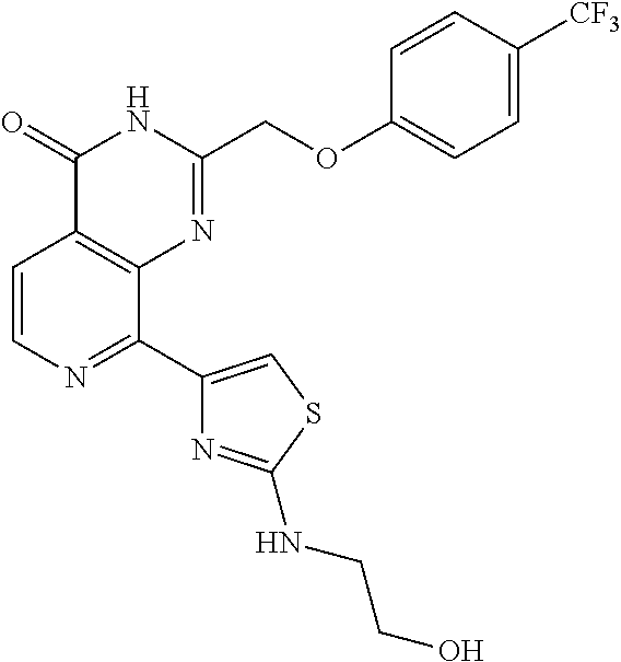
C1=CN=C(C2=CSC(NCCO)=N2)C2=C1C(=O)NC(COC1=CC=C([CF3])C=C1)=N2
